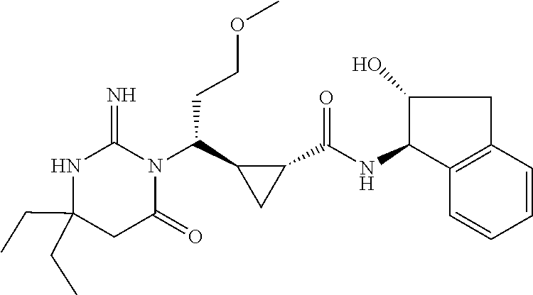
C(C1(CC)NC(=N)N(C(C2C(C(NC3C4=C(CC3O)C=CC=C4)=O)C2)CCOC)C(=O)C1)C
